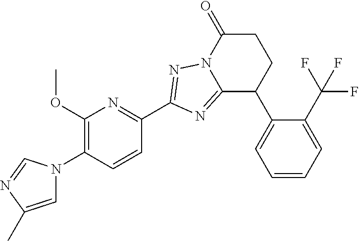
C1(OC)=C(N2C=C(C)N=C2)C=CC(C2=NN3C(=O)CCC(C4=CC=CC=C4C(F)(F)F)C3=N2)=N1
